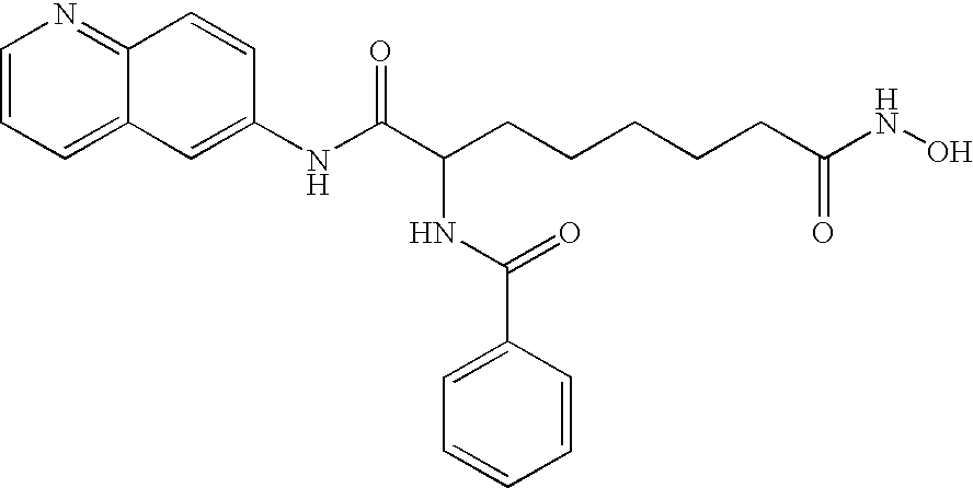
C1=CC=C2C(=N1)C=CC(NC(C(CCCCCC(NO)=O)NC(=O)C1=CC=CC=C1)=O)=C2
